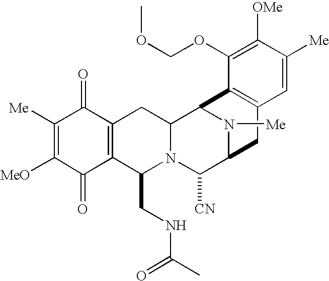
C1([Me])=C([MeO])C(=O)C2=C(C1=O)CC1N(C2CNC(C)=O)C([CN])C2N([Me])C1C1=C(C2)C=C([Me])C([OMe])=C1OCOC
